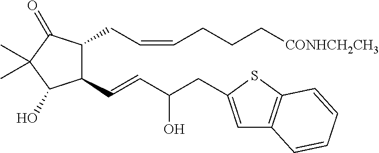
C1(C=CC(CC2=CC3=C(S2)C=CC=C3)O)C(CC=CCCC[CONHCH2CH3])C(=O)C(C)(C)C1O
